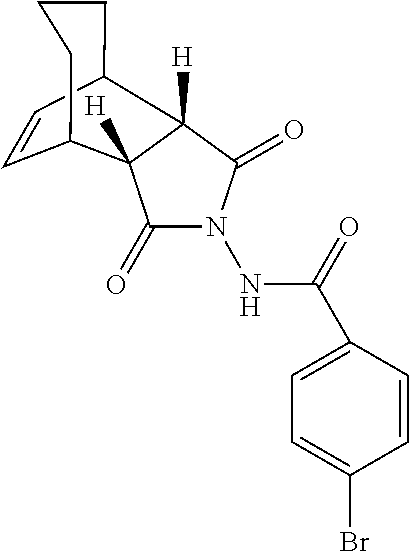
C1CC2C=CC(C1)C1([H])C(=O)N(NC(=O)C3=CC=C(Br)C=C3)C(=O)C21[H]
